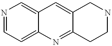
N1=CC=C2C(=C1)C=C1C(=N2)CCNC1
